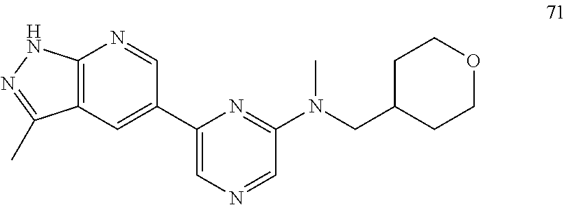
C1(C2=CC3=C(N=C2)NN=C3C)=CN=CC(N(CC2CCOCC2)C)=N1
